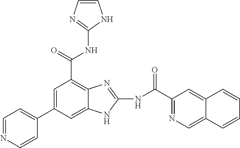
C1=C(C2=CC=NC=C2)C=C2C(=C1C(NC1=NC=CN1)=O)N=C(NC(=O)C1=NC=C3C(=C1)C=CC=C3)N2
